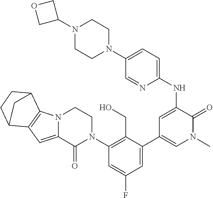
N1(C2COC2)CCN(C2=CC=C(NC3=CC(C4=CC(F)=CC(N5CCN6C(=CC7=C6C6CCC7C6)C5=O)=C4CO)=CN(C)C3=O)N=C2)CC1
